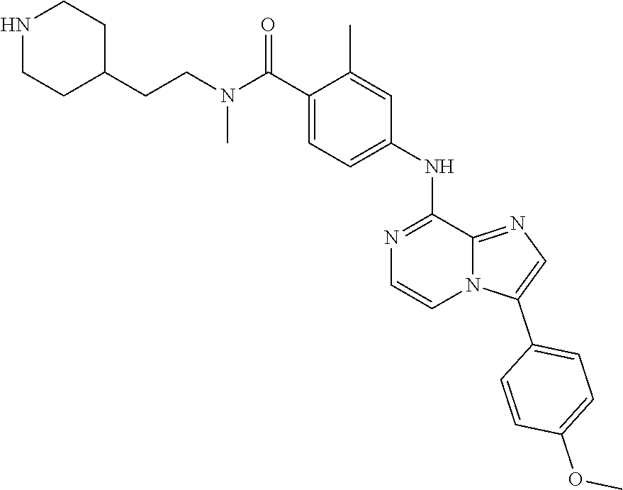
COC1=CC=C(C2=CN=C3N2C=CN=C3NC2=CC=C(C(N(CCC3CCNCC3)C)=O)C(C)=C2)C=C1
